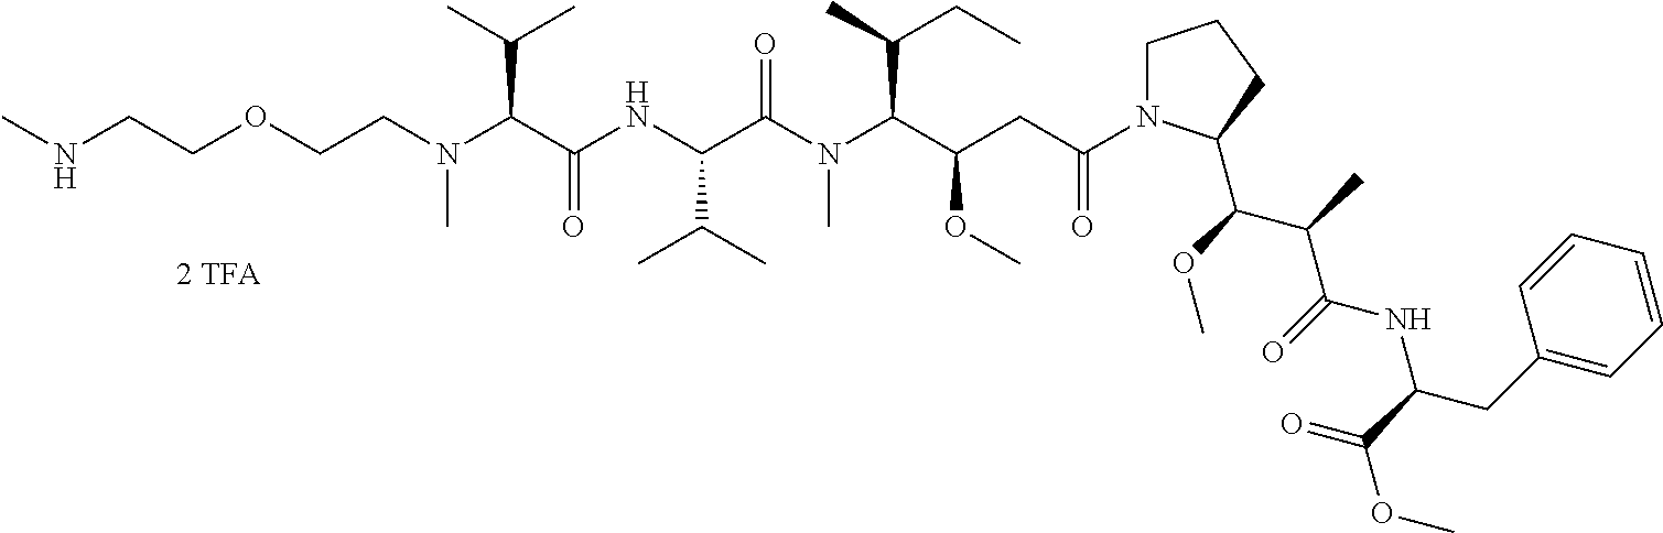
N(C(C(NC(C(N(C(C(CC(N1CCCC1C(C(C)C(NC(C(=O)OC)CC1=CC=CC=C1)=O)OC)=O)OC)C(C)CC)C)=O)C(C)C)=O)C(C)C)(CCOCCNC)C
